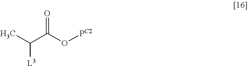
CC(C(O[PC2])=O)[L3]
